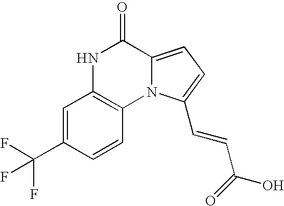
N1C2=C(N3C(=CC=C3C=CC(=O)O)C1=O)C=CC(C(F)(F)F)=C2
